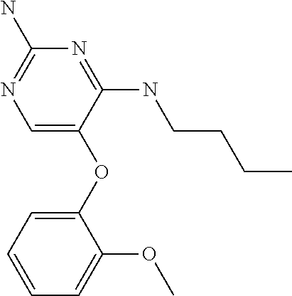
C1(OC2=CN=C(N)N=C2NCCCC)=CC=CC=C1OC
